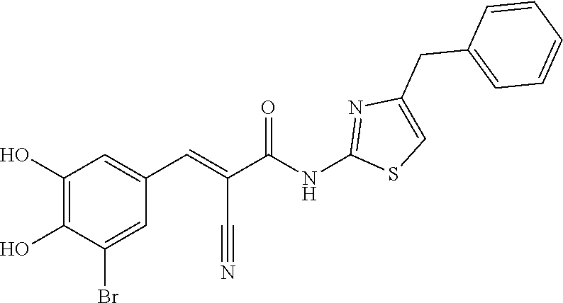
C1=C(CC2=CC=CC=C2)N=C(NC(C(=CC2=CC(O)=C(O)C(Br)=C2)C#N)=O)S1
